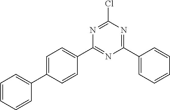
ClC1=NC(C2=CC=C(C3=CC=CC=C3)C=C2)=NC(C2=CC=CC=C2)=N1
